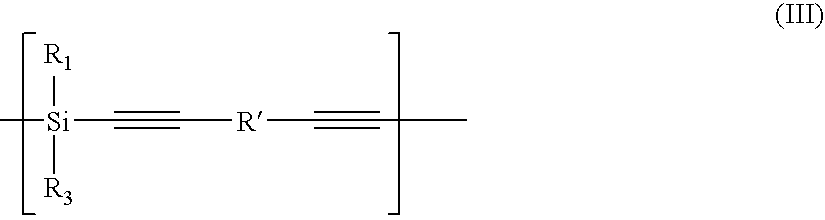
C[Si](C#C[R]C#CC)([R1])[R3]
